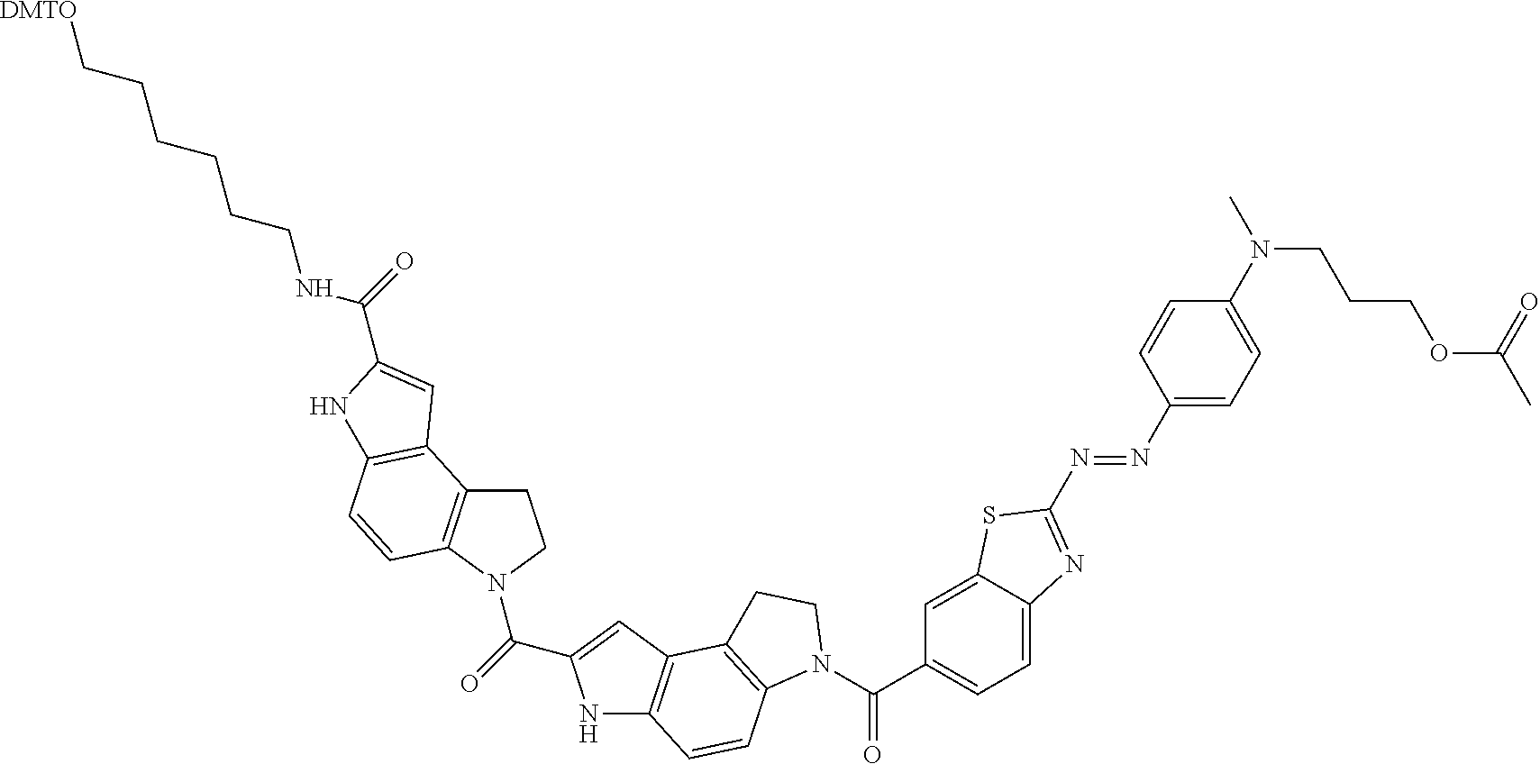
C1C2=C(N(C(=O)C3=CC4=C(N3)C=CC3=C4CCN3C(C3=CC=C4C(=C3)SC(N=NC3=CC=C(N(C)CCCOC(C)=O)C=C3)=N4)=O)C1)C=CC1=C2C=C(C(=O)NCCCCCC[DMTO])N1
